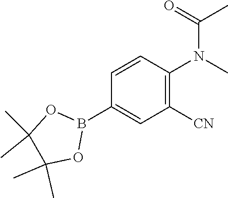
B1(C2=CC([CN])=C(N(C)C(=O)C)C=C2)OC(C)(C)C(C)(C)O1
